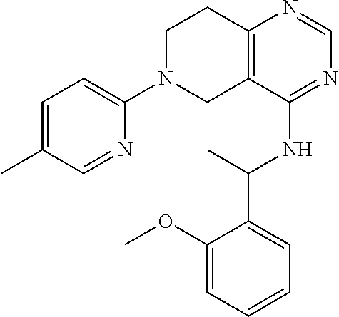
C1=NC(N2CCC3=C(C2)C(NC(C2=CC=CC=C2OC)C)=NC=N3)=CC=C1C
